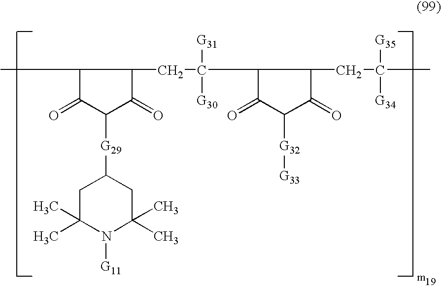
C1(C)C(=O)C([G29]C2CC(C)(C)N([G11])C(C)(C)C2)C(=O)C1CC([G31])([G30])C1C(=O)C([G32][G33])C(=O)C1CC([G35])([G34])C
